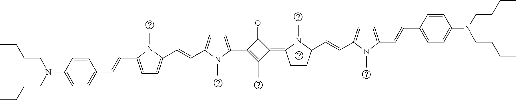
C1=CC(N(CCCC)CCCC)=CC=C1C=CC1=CC=C(C=CC2=CC=C(C3=C(C)C(=C4CCC(C=CC5=CC=C(C=CC6=CC=C(N(CCCC)CCCC)C=C6)N5C)N4C)C3=O)N2C)N1C
